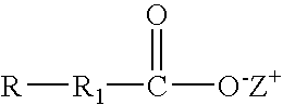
[R][R1]C(=O)[O-Z+]
